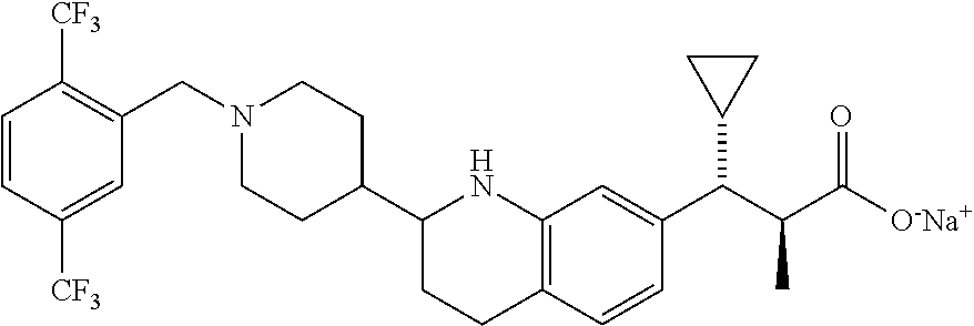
C1=CC([CF3])=CC(CN2CCC(C3CCC4=C(N3)C=C(C(C(C([O-Na+])=O)C)C3CC3)C=C4)CC2)=C1[CF3]
